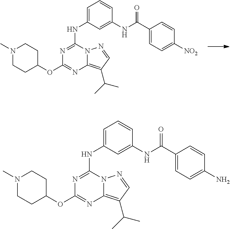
N1=C(NC2=CC=CC(NC(=O)C3=CC=C([NO2])C=C3)=C2)N2C(=C(C(C)C)C=N2)N=C1OC1CCN(C)CC1.N1=C(NC2=CC=CC(NC(=O)C3=CC=C(N)C=C3)=C2)N2C(=C(C(C)C)C=N2)N=C1OC1CCN(C)CC1
